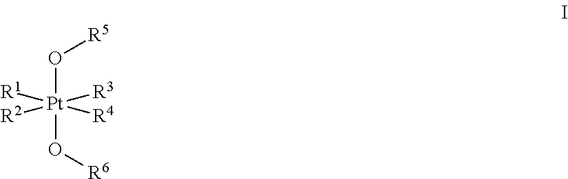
O([Pt]([R4])(O[R6])([R3])([R1])[R2])[R5]
